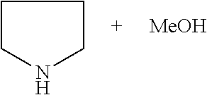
C1CNCC1.[MeOH]
